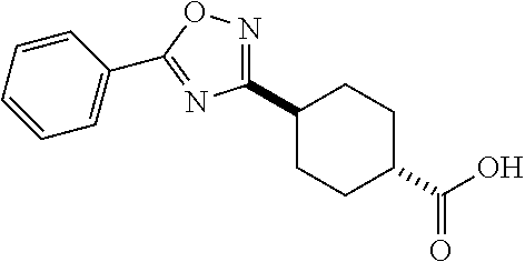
C1(C2=NOC(C3=CC=CC=C3)=N2)CCC(C(O)=O)CC1
